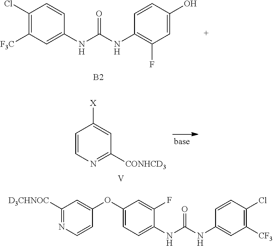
C1(Cl)=C([F3C])C=C(NC(NC2=C(F)C=C(O)C=C2)=O)C=C1.[B2].C1=CN=C([CONHCD3])C=C1[X].[V].C1(OC2=CC([D3CHNOC])=NC=C2)=CC=C(NC(NC2=CC([CF3])=C(Cl)C=C2)=O)C(F)=C1
